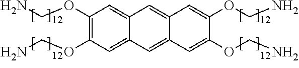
C1(OCN)=C(OCN)C=C2C(=C1)C=C1C(=C2)C=C(OCN)C(OCN)=C1
